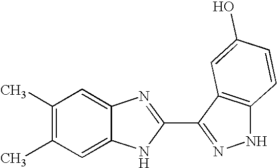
C1(C)=C(C)C=C2C(=C1)N=C(C1=NNC3=C1C=C(O)C=C3)N2
